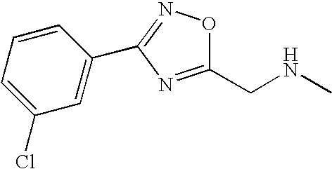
C1(CNC)=NC(C2=CC(Cl)=CC=C2)=NO1
